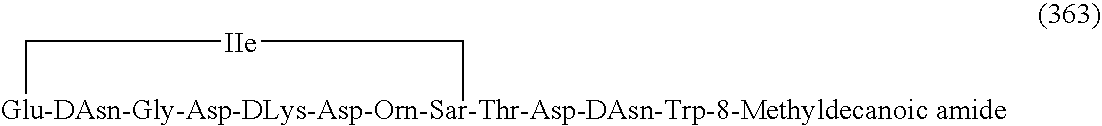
[Glu-DAsn-Gly-Asp-DLys-Asp-Orn-Sar-Thr-Asp-DAsn-Trp-8-Methyldecanoic amide]1C[IIe]C1
